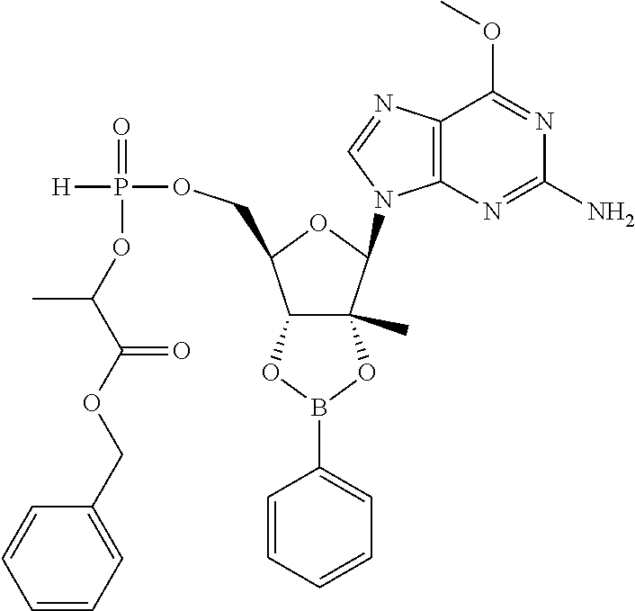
C12=C(N=C(N)N=C1OC)N(C1C3(C)C(C(COP([H])(=O)OC(C(OCC4=CC=CC=C4)=O)C)O1)OB(C1=CC=CC=C1)O3)C=N2
